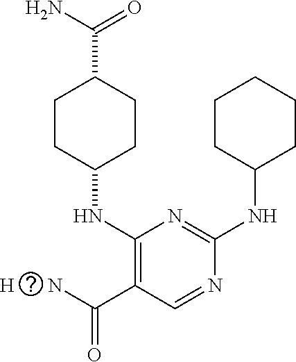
C1CC(NC2=C(C(N)=O)C=NC(NC3CCCCC3)=N2)CCC1C(N)=O.[H]
